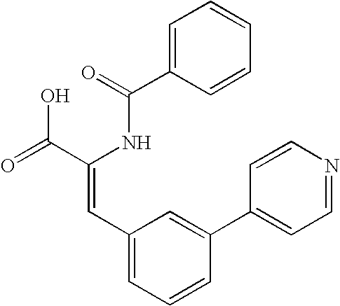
C1=C(C(=O)NC(C(=O)O)=CC2=CC=CC(C3=CC=NC=C3)=C2)C=CC=C1
